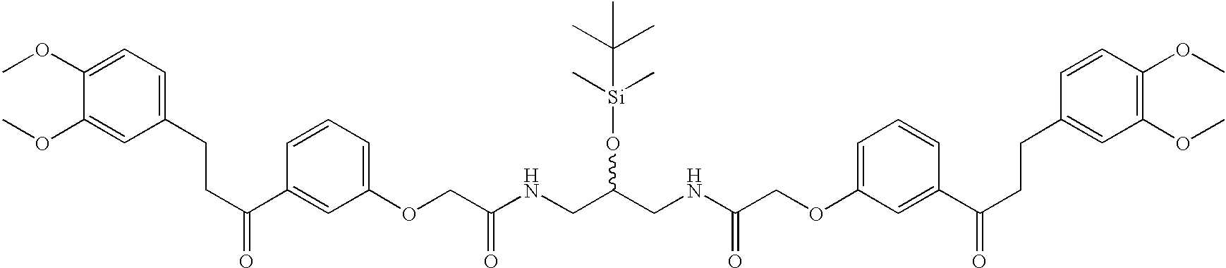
COC1=CC=C(CCC(C2=CC(OCC(NCC(CNC(COC3=CC=CC(C(CCC4=CC(OC)=C(OC)C=C4)=O)=C3)=O)O[Si](C)(C)C(C)(C)C)=O)=CC=C2)=O)C=C1OC
